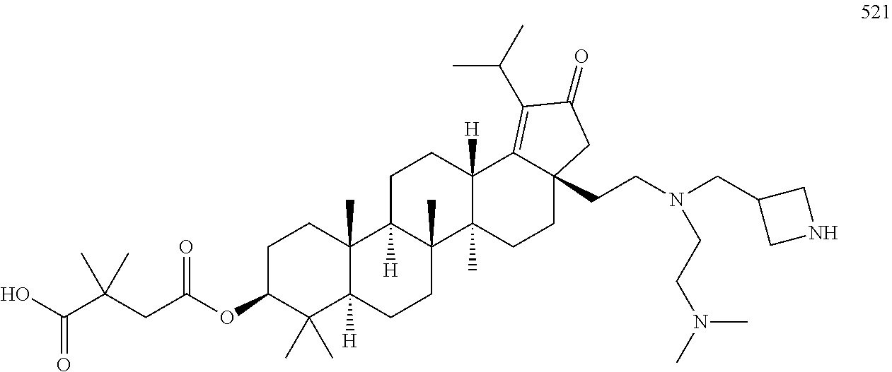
C1C(OC(=O)CC(C(=O)O)(C)C)C(C)(C)C2([H])C(C)(C1)C1([H])C(C)(CC2)C2(C)C([H])(CC1)C1=C(C(C)C)C(=O)CC1(CCN(CC1CNC1)CCN(C)C)CC2
